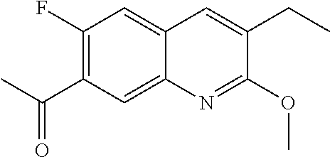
C1(F)=C(C(C)=O)C=C2C(=C1)C=C(CC)C(OC)=N2
